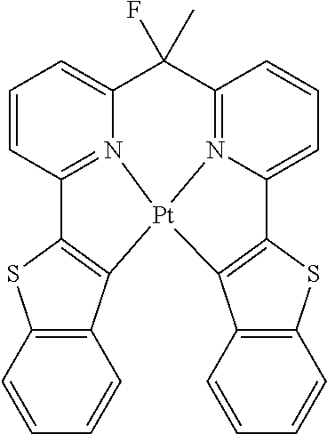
C1=CC2=C(C=C1)C1=C(S2)C2=N3C(=CC=C2)C(F)(C)C2=N4[Pt]13C1=C(SC3=C1C=CC=C3)C4=CC=C2
